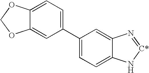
C1(C2=CC=C3C(=C2)OCO3)=CC=C2C(=C1)N=[C*]N2
